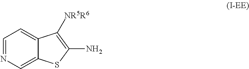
C1=NC=C2C(=C1)C([NR5R6])=C(N)S2
